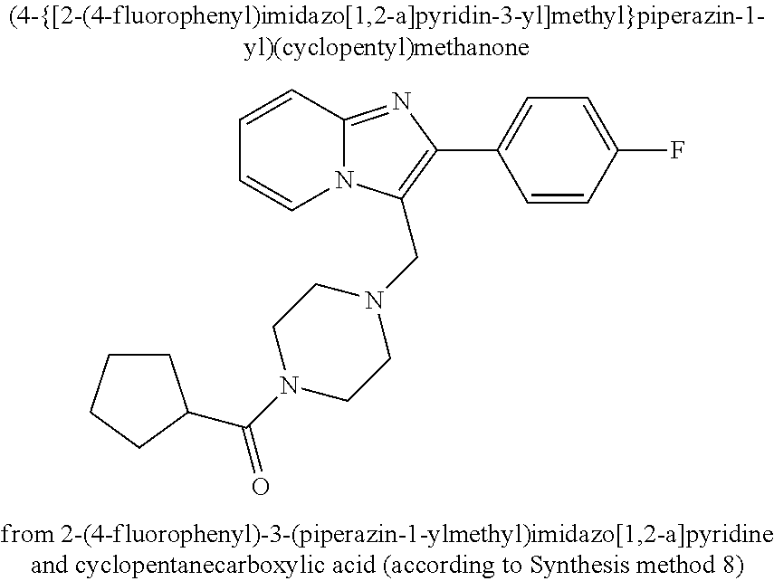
C1=CC2=NC(C3=CC=C(F)C=C3)=C(CN3CCN(C(=O)C4CCCC4)CC3)N2C=C1
